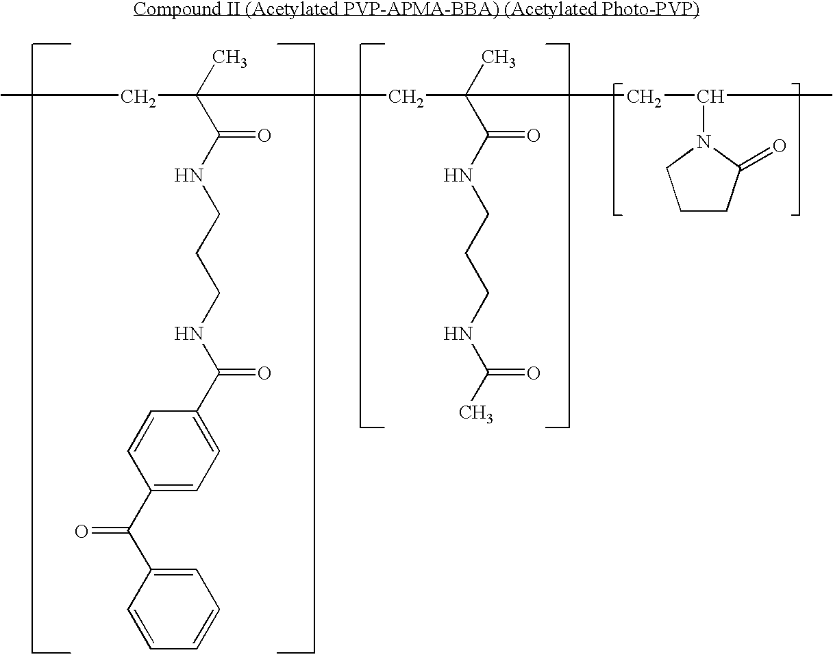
C1(C(C2=CC=CC=C2)=O)=CC=C(C(NCCCNC(C(C)(CC)CC(C(NCCCNC(C)=O)=O)(C)CC(N2CCCC2=O)C)=O)=O)C=C1
